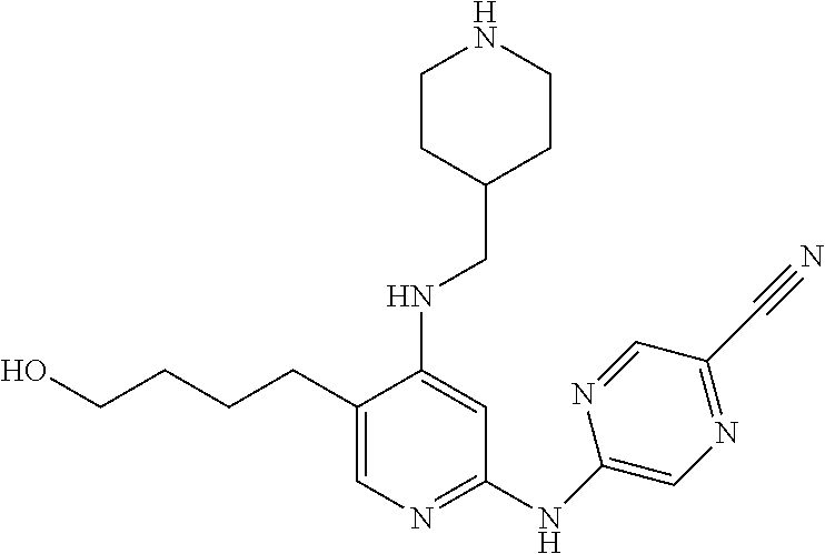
C1(CCCCO)=CN=C(NC2=CN=C(C#N)C=N2)C=C1NCC1CCNCC1
